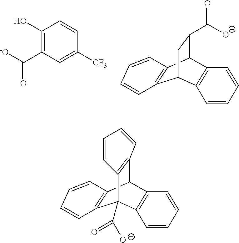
C1(O)=C(C(=O)[-O])C=C([CF3])C=C1.C12=C(C3C(C(=O)[O-])CC1C1=C3C=CC=C1)C=CC=C2.C12=C(C3C4=C(C1(C(=O)[O-])C1=C3C=CC=C1)C=CC=C4)C=CC=C2
